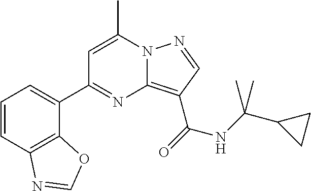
C1=C(C)N2C(=C(C(=O)NC(C3CC3)(C)C)C=N2)N=C1C1=CC=CC2=C1OC=N2
